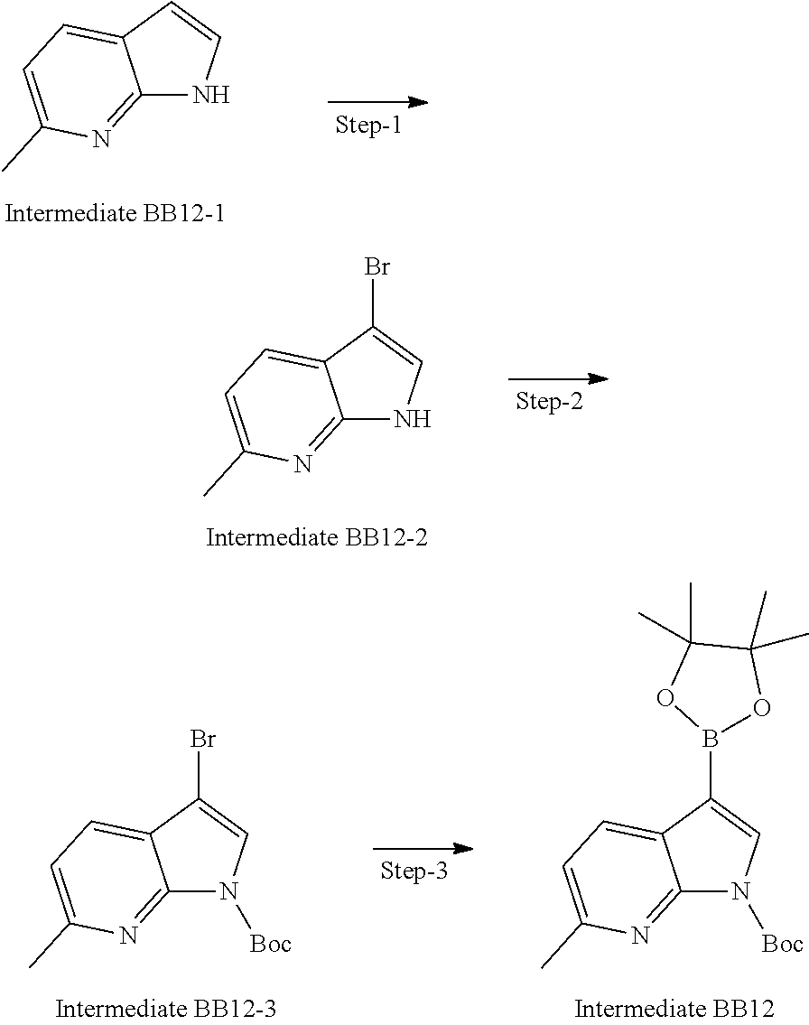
C12=NC(C)=CC=C1C=CN2.C12=NC(C)=CC=C1C(Br)=CN2.C12=NC(C)=CC=C1C(B1OC(C)(C)C(C)(C)O1)=CN2[Boc].C12=NC(C)=CC=C1C(Br)=CN2[Boc]
